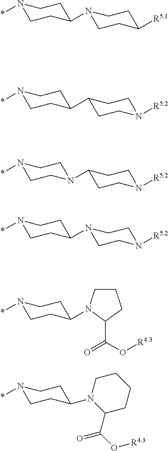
N1(*)CCC(N2CCC([R5.1])CC2)CC1.N1(*)CCC(C2CCN([R5.2])CC2)CC1.N1(*)CCN(C2CCN([R5.2])CC2)CC1.N1(*)CCC(N2CCN([R5.2])CC2)CC1.N1(*)CCC(N2CCCC2C(=O)O[R4.3])CC1.N1(*)CCC(N2C(C(=O)O[R4.3])CCCC2)CC1
